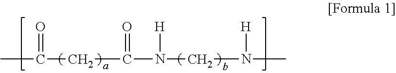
CC(CC(N(CN(C)[H])[H])=O)=O
